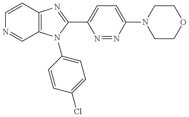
C12=C(N(C3=CC=C(Cl)C=C3)C(C3=CC=C(N4CCOCC4)N=N3)=N1)C=NC=C2
